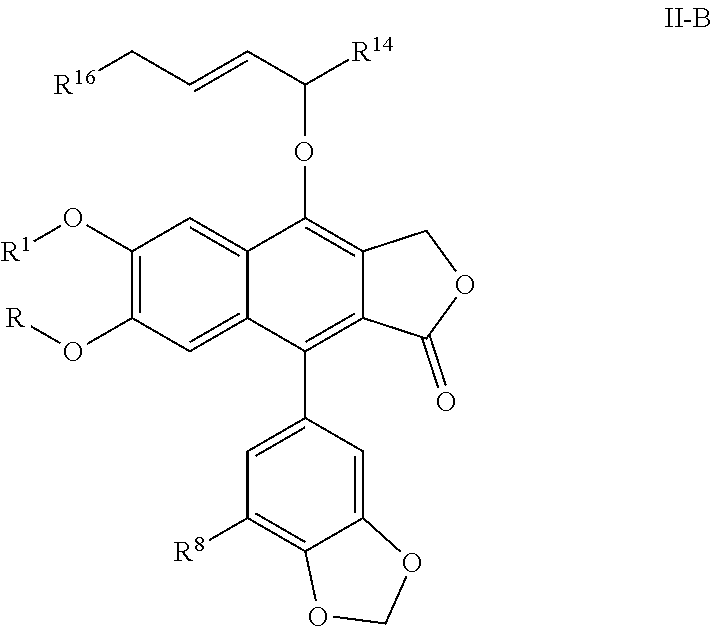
C1(O[R1])=C(O[R])C=C2C(=C1)C(OC(C=CC[R16])[R14])=C1C(=C2C2=CC([R8])=C3C(=C2)OCO3)C(=O)OC1
